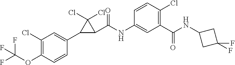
C1(Cl)=C(OC(F)(F)F)C=CC(C2C(C(NC3=CC(C(NC4CC(F)(F)C4)=O)=C(Cl)C=C3)=O)C2(Cl)Cl)=C1
